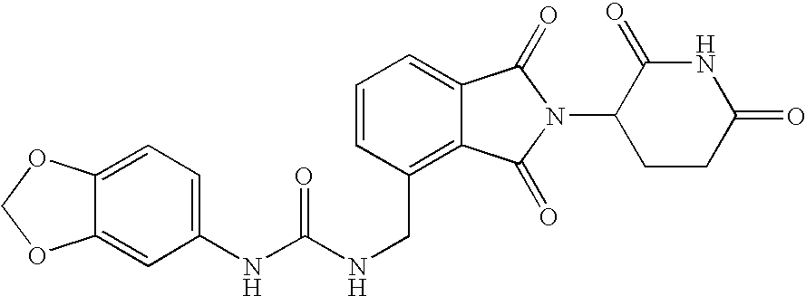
N(CC1=C2C(=CC=C1)C(=O)N(C1CCC(=O)NC1=O)C2=O)C(NC1=CC=C2C(=C1)OCO2)=O
